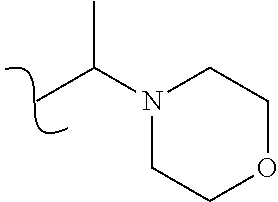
C(C)(N1CCOCC1)C
